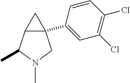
C12(C3=CC(Cl)=C(Cl)C=C3)C(C(C)N(C)C1)C2
